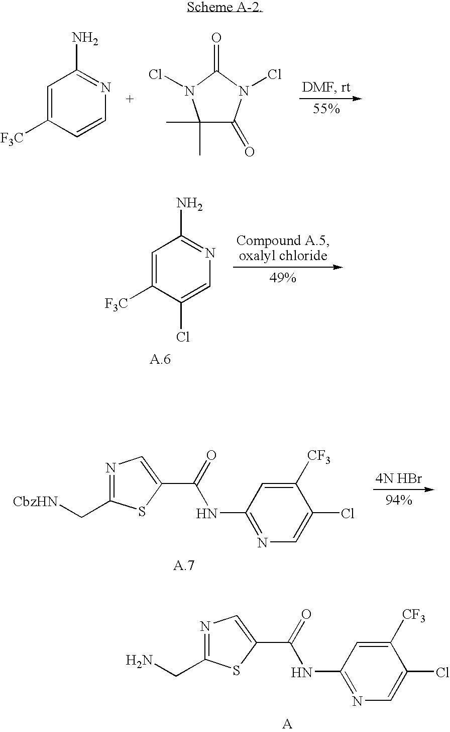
C1=C([F3C])C=CN=C1N.C1(C)(C)C(=O)N(Cl)C(=O)N1Cl.C1=C([F3C])C(Cl)=CN=C1N.N1=C(C[CbzHN])SC(C(=O)NC2=NC=C(Cl)C([CF3])=C2)=C1.N1=C(CN)SC(C(=O)NC2=NC=C(Cl)C([CF3])=C2)=C1
